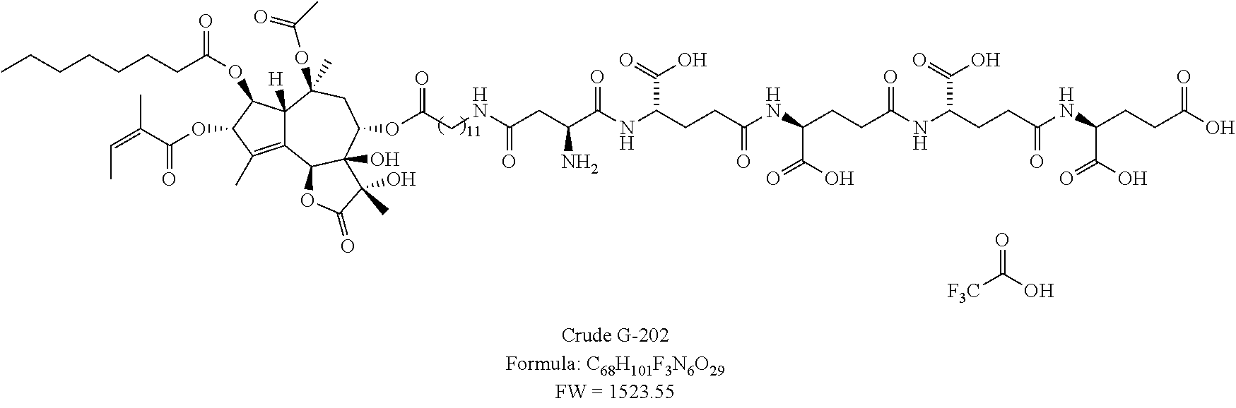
C12=C(C)C(OC(C(=CC)C)=O)C(OC(=O)CCCCCCC)C1([H])C(OC(C)=O)(C)CC(OC(CNC(CC(C(NC(CCC(NC(CCC(NC(CCC(NC(CCC(O)=O)C(O)=O)=O)C(=O)O)=O)C(O)=O)=O)C(=O)O)=O)N)=O)=O)C1(O)C2OC(=O)C1(C)O.O=C(O)[F3C]
